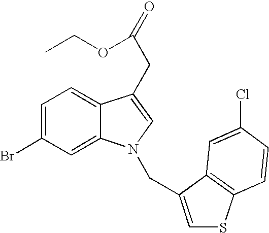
C1=C(Br)C=C2C(=C1)C(CC(=O)OCC)=CN2CC1=CSC2=C1C=C(Cl)C=C2
